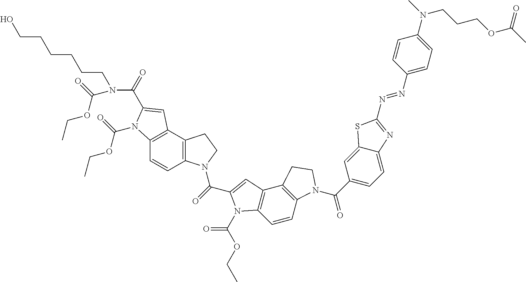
OCCCCCCN(C(=O)C1=CC2=C(C=CC3=C2CCN3C(=O)C2=CC3=C(N2C(OCC)=O)C=CC2=C3CCN2C(C2=CC=C3C(=C2)SC(N=NC2=CC=C(N(C)CCCOC(C)=O)C=C2)=N3)=O)N1C(=O)OCC)C(=O)OCC
